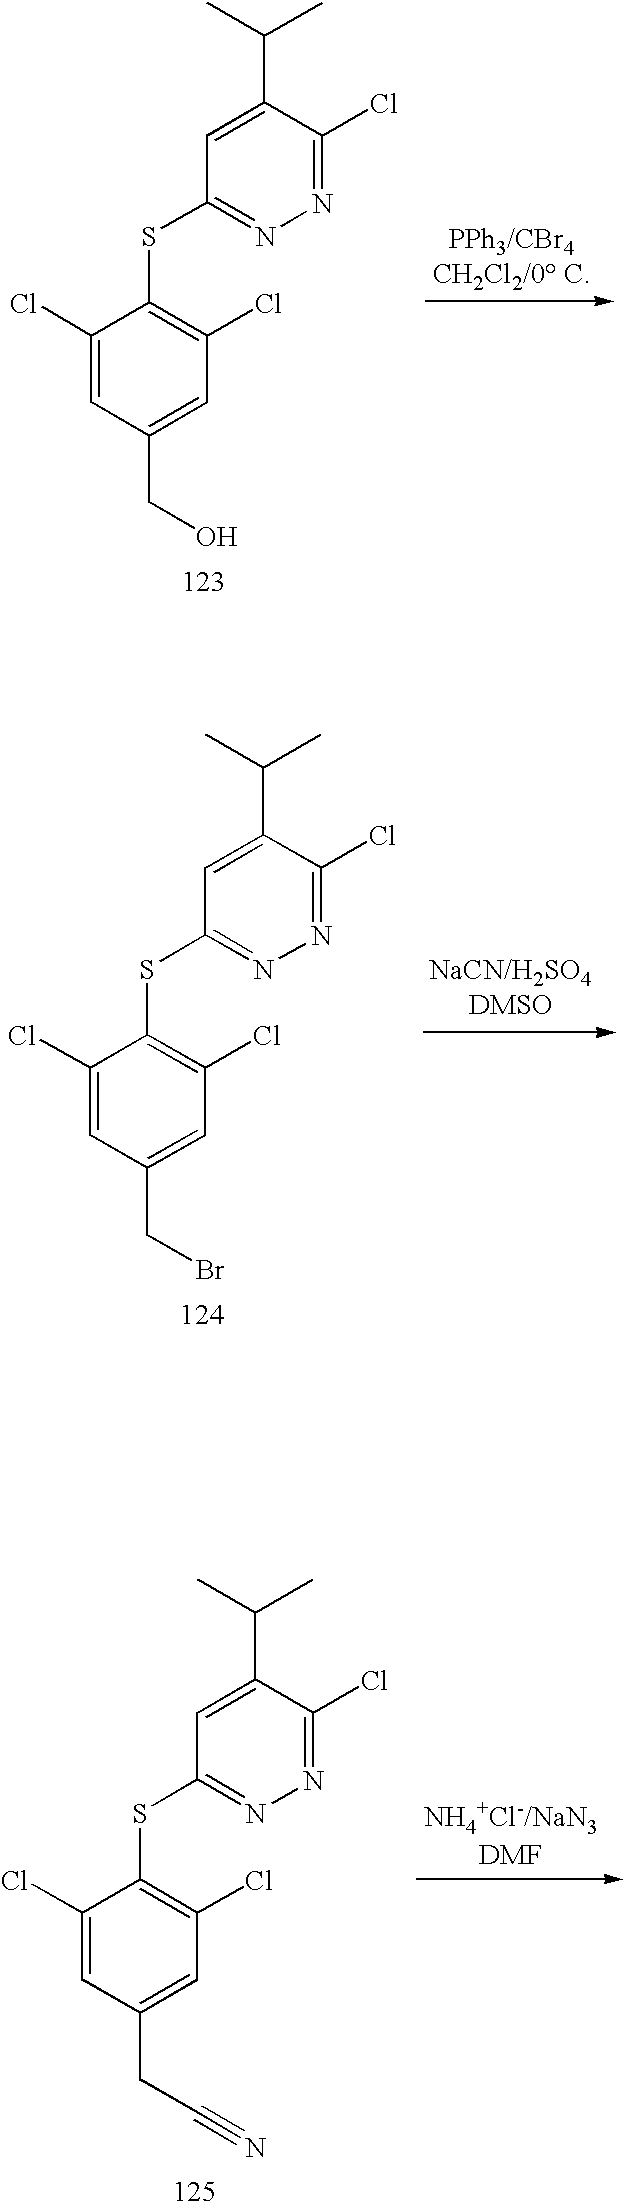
C1=C(C(C)C)C(Cl)=NN=C1SC1=C(Cl)C=C(CC#N)C=C1Cl.C1=C(C(C)C)C(Cl)=NN=C1SC1=C(Cl)C=C(CO)C=C1Cl.C1=C(C(C)C)C(Cl)=NN=C1SC1=C(Cl)C=C(CBr)C=C1Cl
